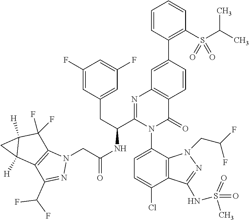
C(NC(C1=NC2=C(C(=O)N1C1=CC=C(Cl)C3=C1N(CC(F)F)N=C3NS(=O)(=O)C)C=CC(C1=C(S(C(C)C)(=O)=O)C=CC=C1)=C2)CC1=CC(F)=CC(F)=C1)(=O)CN1C2=C(C(C(F)F)=N1)C1([H])C([H])(C2(F)F)C1
